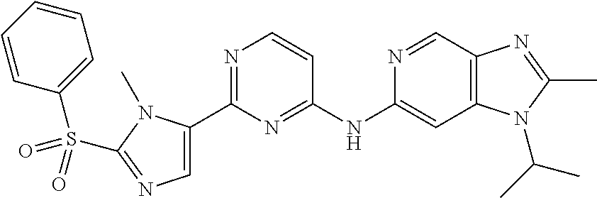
C1(NC2=CC3=C(C=N2)N=C(C)N3C(C)C)=NC(C2=CN=C(S(=O)(C3=CC=CC=C3)=O)N2C)=NC=C1
